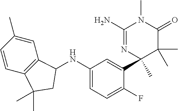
C1(N)=NC(C)(C2=CC(NC3C4=C(C=CC(C)=C4)C(C)(C)C3)=CC=C2F)C(C)(C)C(=O)N1C
